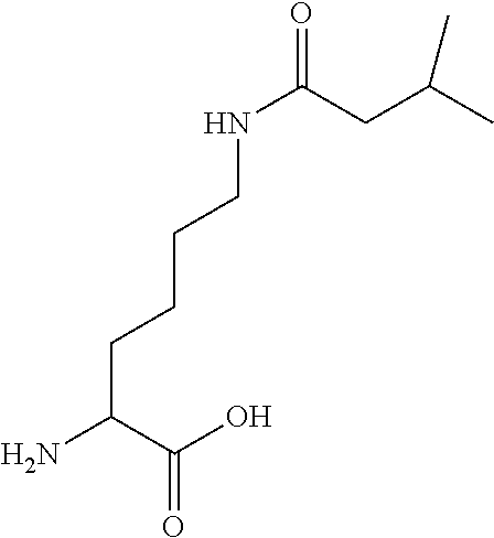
C(C(C(O)=O)N)CCCNC(=O)CC(C)C
